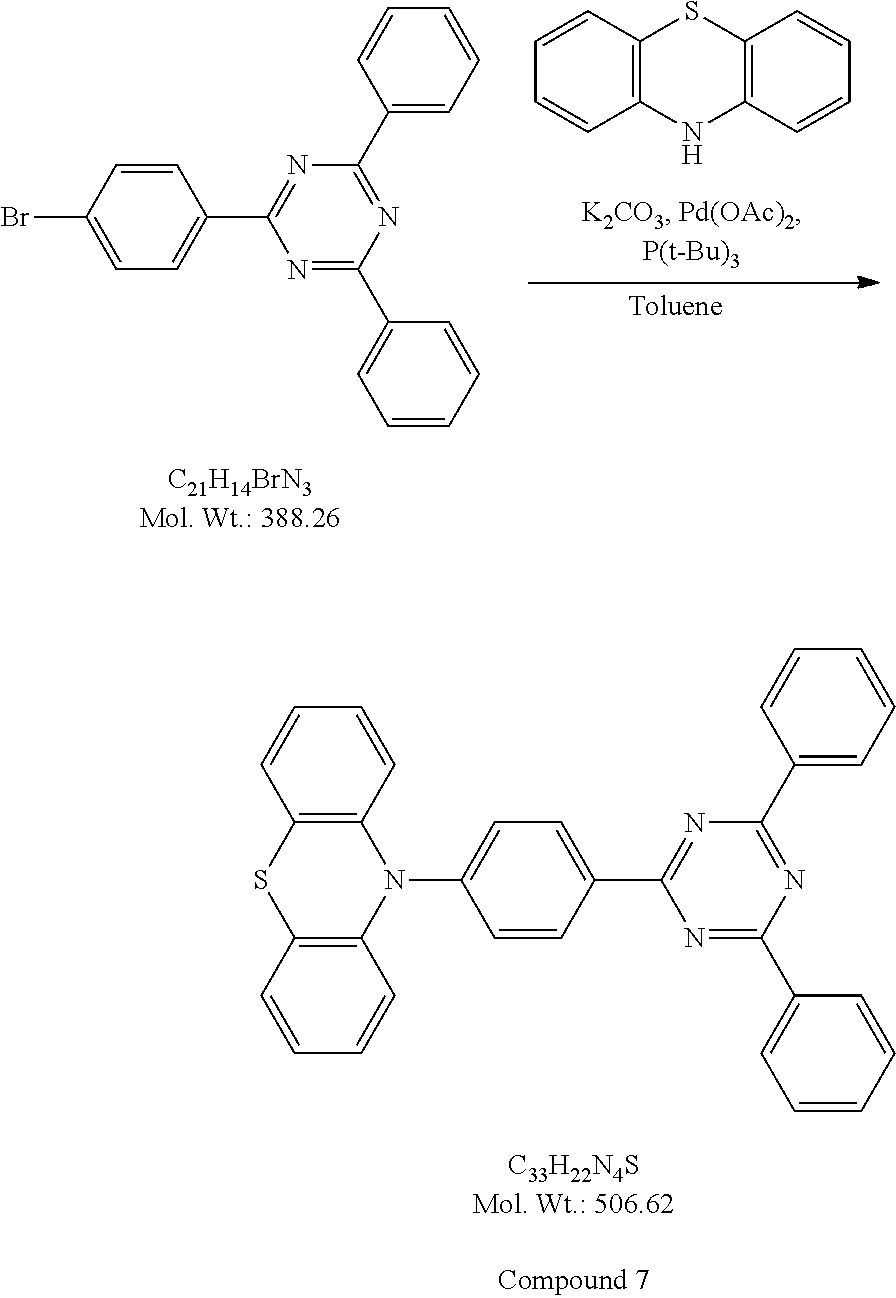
C1=CC(C2=NC(C3=CC=CC=C3)=NC(C3=CC=CC=C3)=N2)=CC=C1N1C2=C(SC3=C1C=CC=C3)C=CC=C2.C1=CC2=C(C=C1)NC1=C(S2)C=CC=C1.C1=C(Br)C=CC(C2=NC(C3=CC=CC=C3)=NC(C3=CC=CC=C3)=N2)=C1
